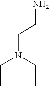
N(CCN)(CC)CC
